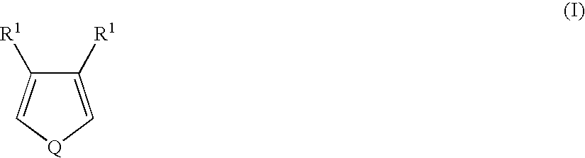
C1([R1])=C[Q]C=C1[R1]
